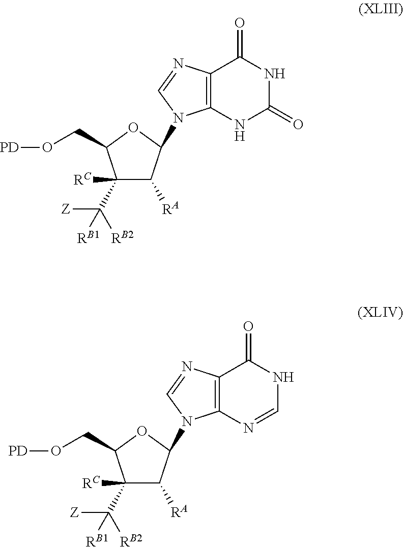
C1(C([RB2])([Z])[RB1])([RC])C([RA])C(N2C3=C(C(=O)NC(=O)N3)N=C2)OC1CO[PD].C1(C([RB2])([Z])[RB1])([RC])C([RA])C(N2C3=C(C(=O)NC=N3)N=C2)OC1CO[PD]
